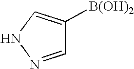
C1=NNC=C1[B(OH)2]
